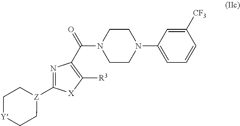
N1(C2=CC=CC([CF3])=C2)CCN(C(=O)C2=C([R3])[X]C([Z]3CC[Y]CC3)=N2)CC1
